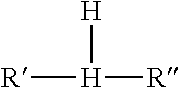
[R][H]([R])[H]
